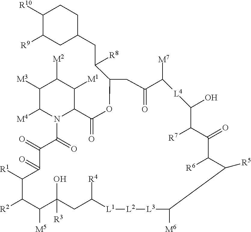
C1([R10])C([R9])CC(CC(C2OC(=O)C3C([M1])C([M2])C([M3])C([M4])N3C(=O)C(=O)C(=O)C([R1])C([R2])C([M5])C(O)([R3])CC([R4])[L1][L2][L3]C([M6])C([R5])C([R6])C(=O)C([R7])C(O)[L4]C([M7])C(=O)C2)[R8])CC1
